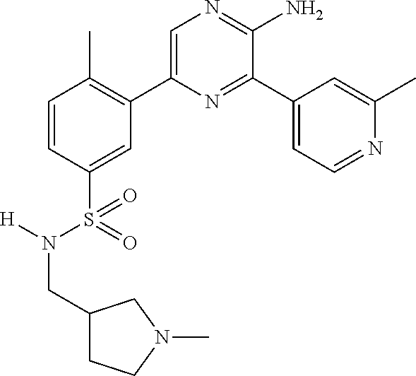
C1=CC(S(=O)(N([H])CC2CCN(C)C2)=O)=CC(C2=CN=C(N)C(C3=CC=NC(C)=C3)=N2)=C1C
